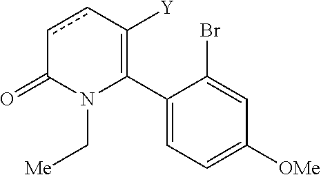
C1(C2=C([Y])ccC(=O)N2C[Me])=CC=C([OMe])C=C1Br
